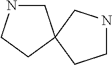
C1NCCC12CNCC2
